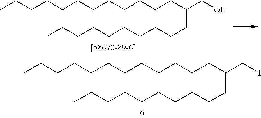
CCCCCCCCCCCCC(CI)CCCCCCCCCC.CCCCCCCCCCCCC(CO)CCCCCCCCCC
